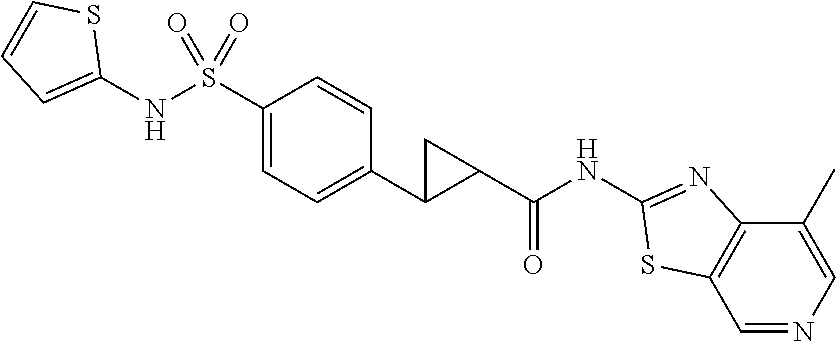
C1(NS(C2=CC=C(C3C(C(NC4=NC5=C(C=NC=C5C)S4)=O)C3)C=C2)(=O)=O)=CC=CS1
